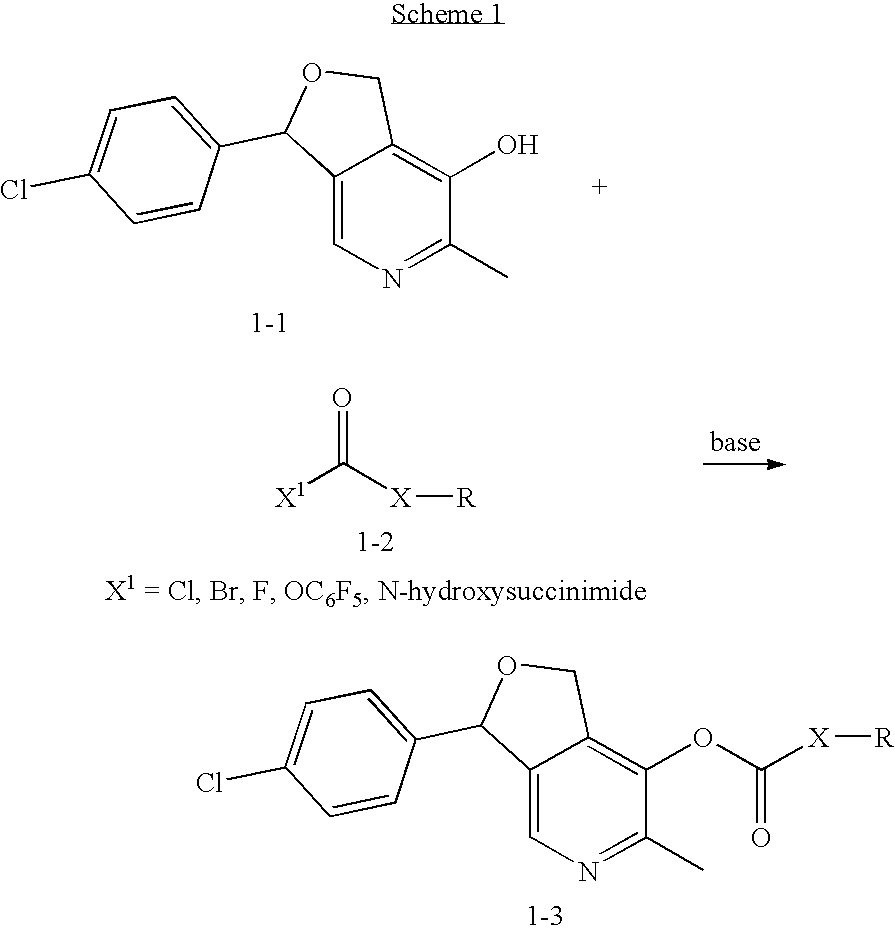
C12=CN=C(C)C(O)=C1COC2C1=CC=C(Cl)C=C1.[X1]C(=O)[X][R].C12=CN=C(C)C(OC(=O)[X][R])=C1COC2C1=CC=C(Cl)C=C1
